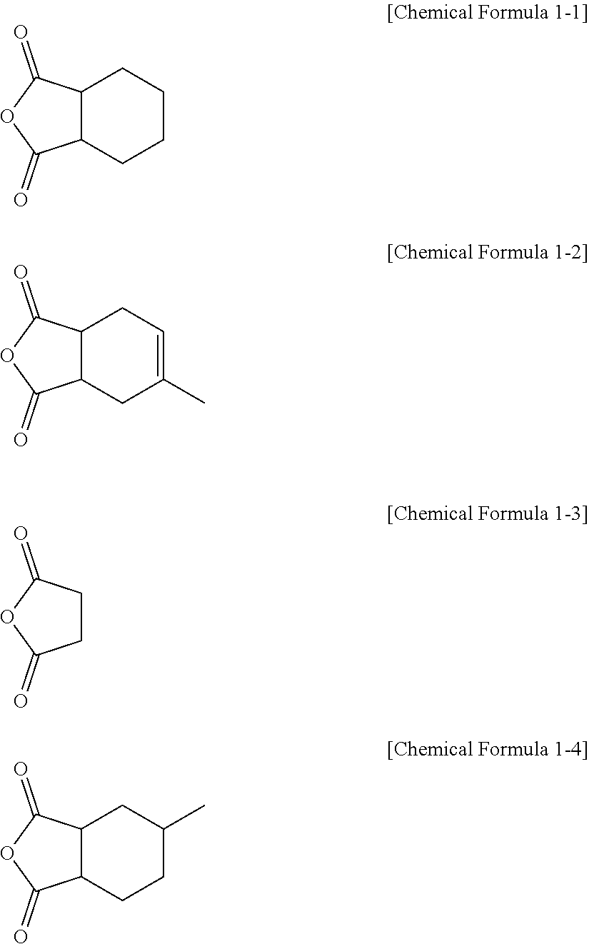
C12C(CCCC1)C(=O)OC2=O.C12C(CC(C)=CC1)C(=O)OC2=O.C1CC(=O)OC1=O.C12C(CCC(C)C1)C(=O)OC2=O
